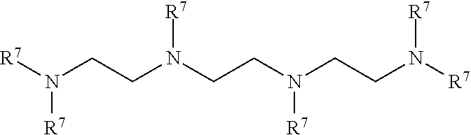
[R7]N(CCN(CCN(CCN([R7])[R7])[R7])[R7])[R7]
